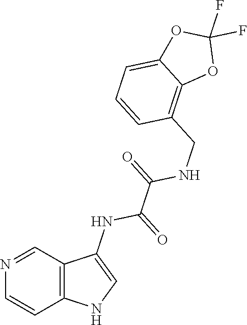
C1=C2OC(F)(F)OC2=C(CNC(C(NC2=CNC3=C2C=NC=C3)=O)=O)C=C1
